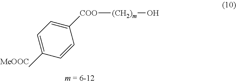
C1(C)=CC=C([COO][(CH2)m]O)C=C1
